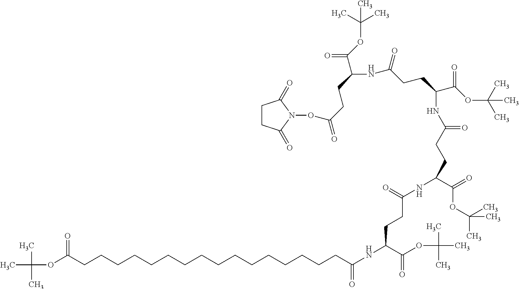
O(C(CCCCCCCCCCCCCCCCC(NC(C(OC(C)(C)C)=O)CCC(NC(CCC(NC(CCC(NC(CCC(=O)ON1C(=O)CCC1=O)C(OC(C)(C)C)=O)=O)C(OC(C)(C)C)=O)=O)C(OC(C)(C)C)=O)=O)=O)=O)C(C)(C)C
